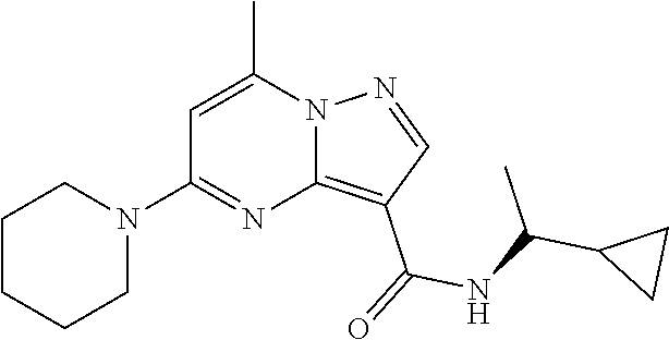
C12=C(C(=O)NC(C3CC3)C)C=NN1C(C)=CC(N1CCCCC1)=N2
